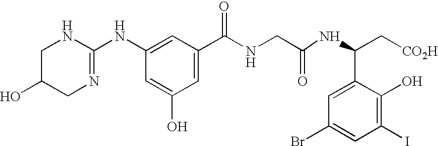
C1C(O)CN=C(NC2=CC(C(NCC(NC(C[CO2H])C3=CC(Br)=CC(I)=C3O)=O)=O)=CC(O)=C2)N1
